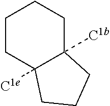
[C1b]C12CCCCC1([C1e])CCC2
